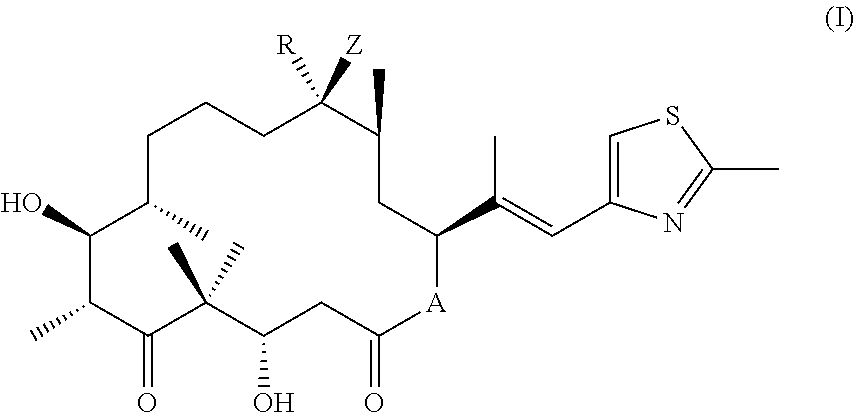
C1CCC([Z])([R])C(C)CC(C(=CC2=CSC(C)=N2)C)[A]C(=O)CC(O)C(C)(C)C(=O)C(C)C(O)C1C
